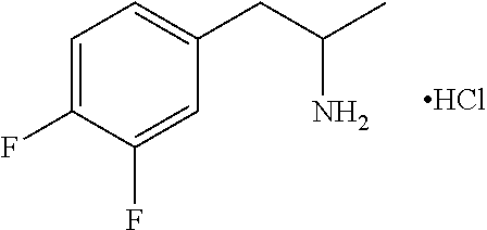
C1=C(F)C(F)=CC(CC(C)N)=C1.Cl
